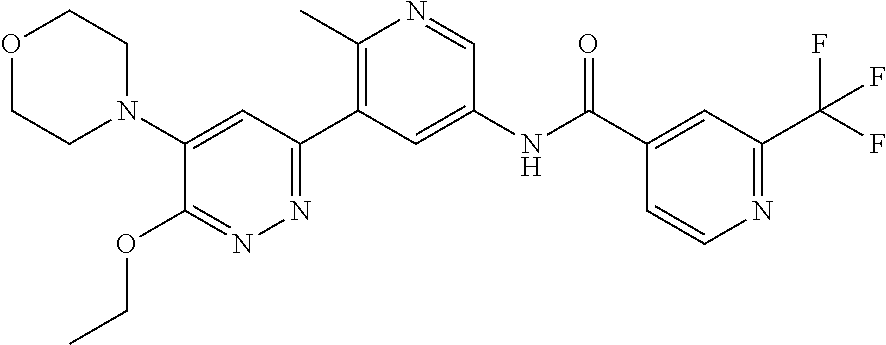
C1(N2CCOCC2)=CC(C2=C(C)N=CC(NC(C3=CC(C(F)(F)F)=NC=C3)=O)=C2)=NN=C1OCC
